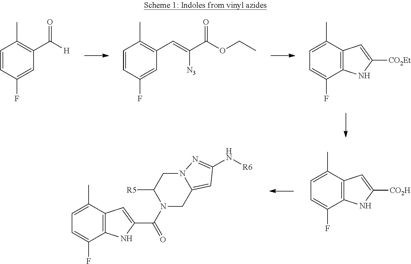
C1=CC(F)=CC(C([H])=O)=C1C.C1=CC(F)=CC(C=C(C(OCC)=O)[N3])=C1C.C1=C(C)C2=C(C(F)=C1)NC([CO2Et])=C2.C1=C(C)C2=C(C(F)=C1)NC([CO2H])=C2.C1=C(C)C2=C(C(F)=C1)NC(C(N1CC3=CC(N[R6])=NN3CC1[R5])=O)=C2
